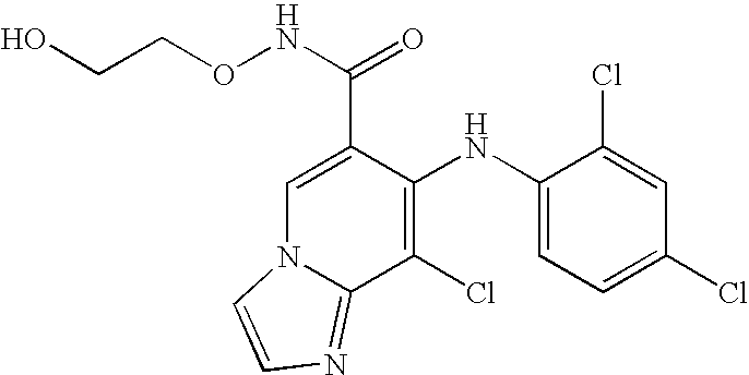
C1(Cl)=C(NC2=CC=C(Cl)C=C2Cl)C(C(NOCCO)=O)=CN2C1=NC=C2
